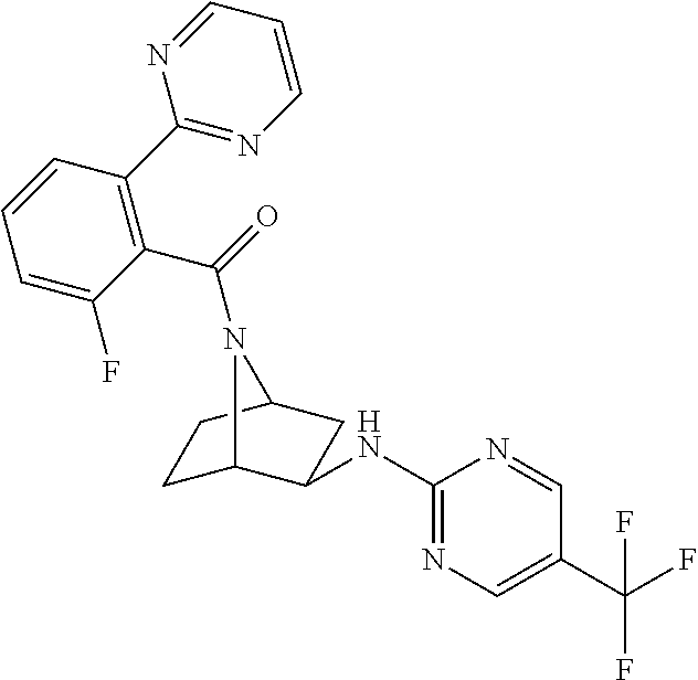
C1C2C(NC3=NC=C(C(F)(F)F)C=N3)CC(C1)N2C(C1=C(C2=NC=CC=N2)C=CC=C1F)=O
